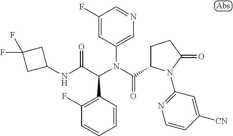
C1(F)=CC(N(C(=O)C2CCC(=O)N2C2=NC=CC([CN])=C2)C(C(NC2CC(F)(F)C2)=O)C2=C(F)C=CC=C2)=CN=C1
